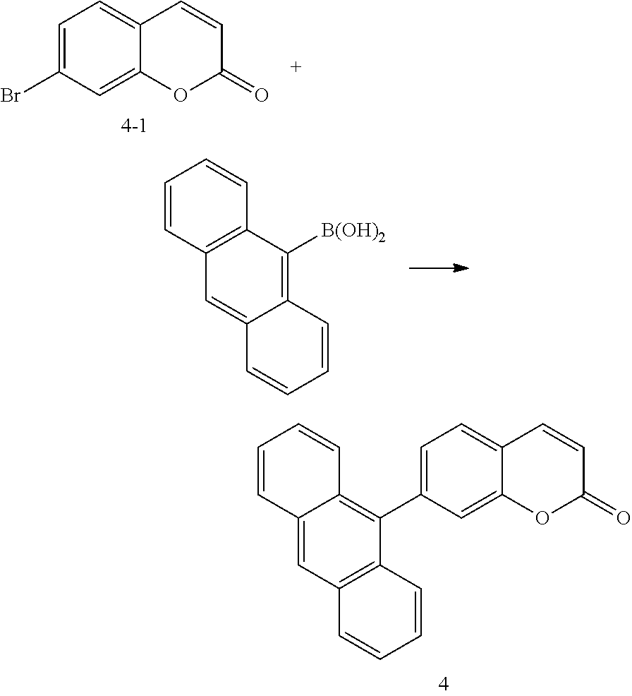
C1=C(Br)C=C2C(=C1)C=CC(=O)O2.C1=CC2=C(C=C1)C([B(OH)2])=C1C(=C2)C=CC=C1.C1=CC2=CC3=C(C(C4=CC=C5C(=C4)OC(=O)C=C5)=C2C=C1)C=CC=C3
